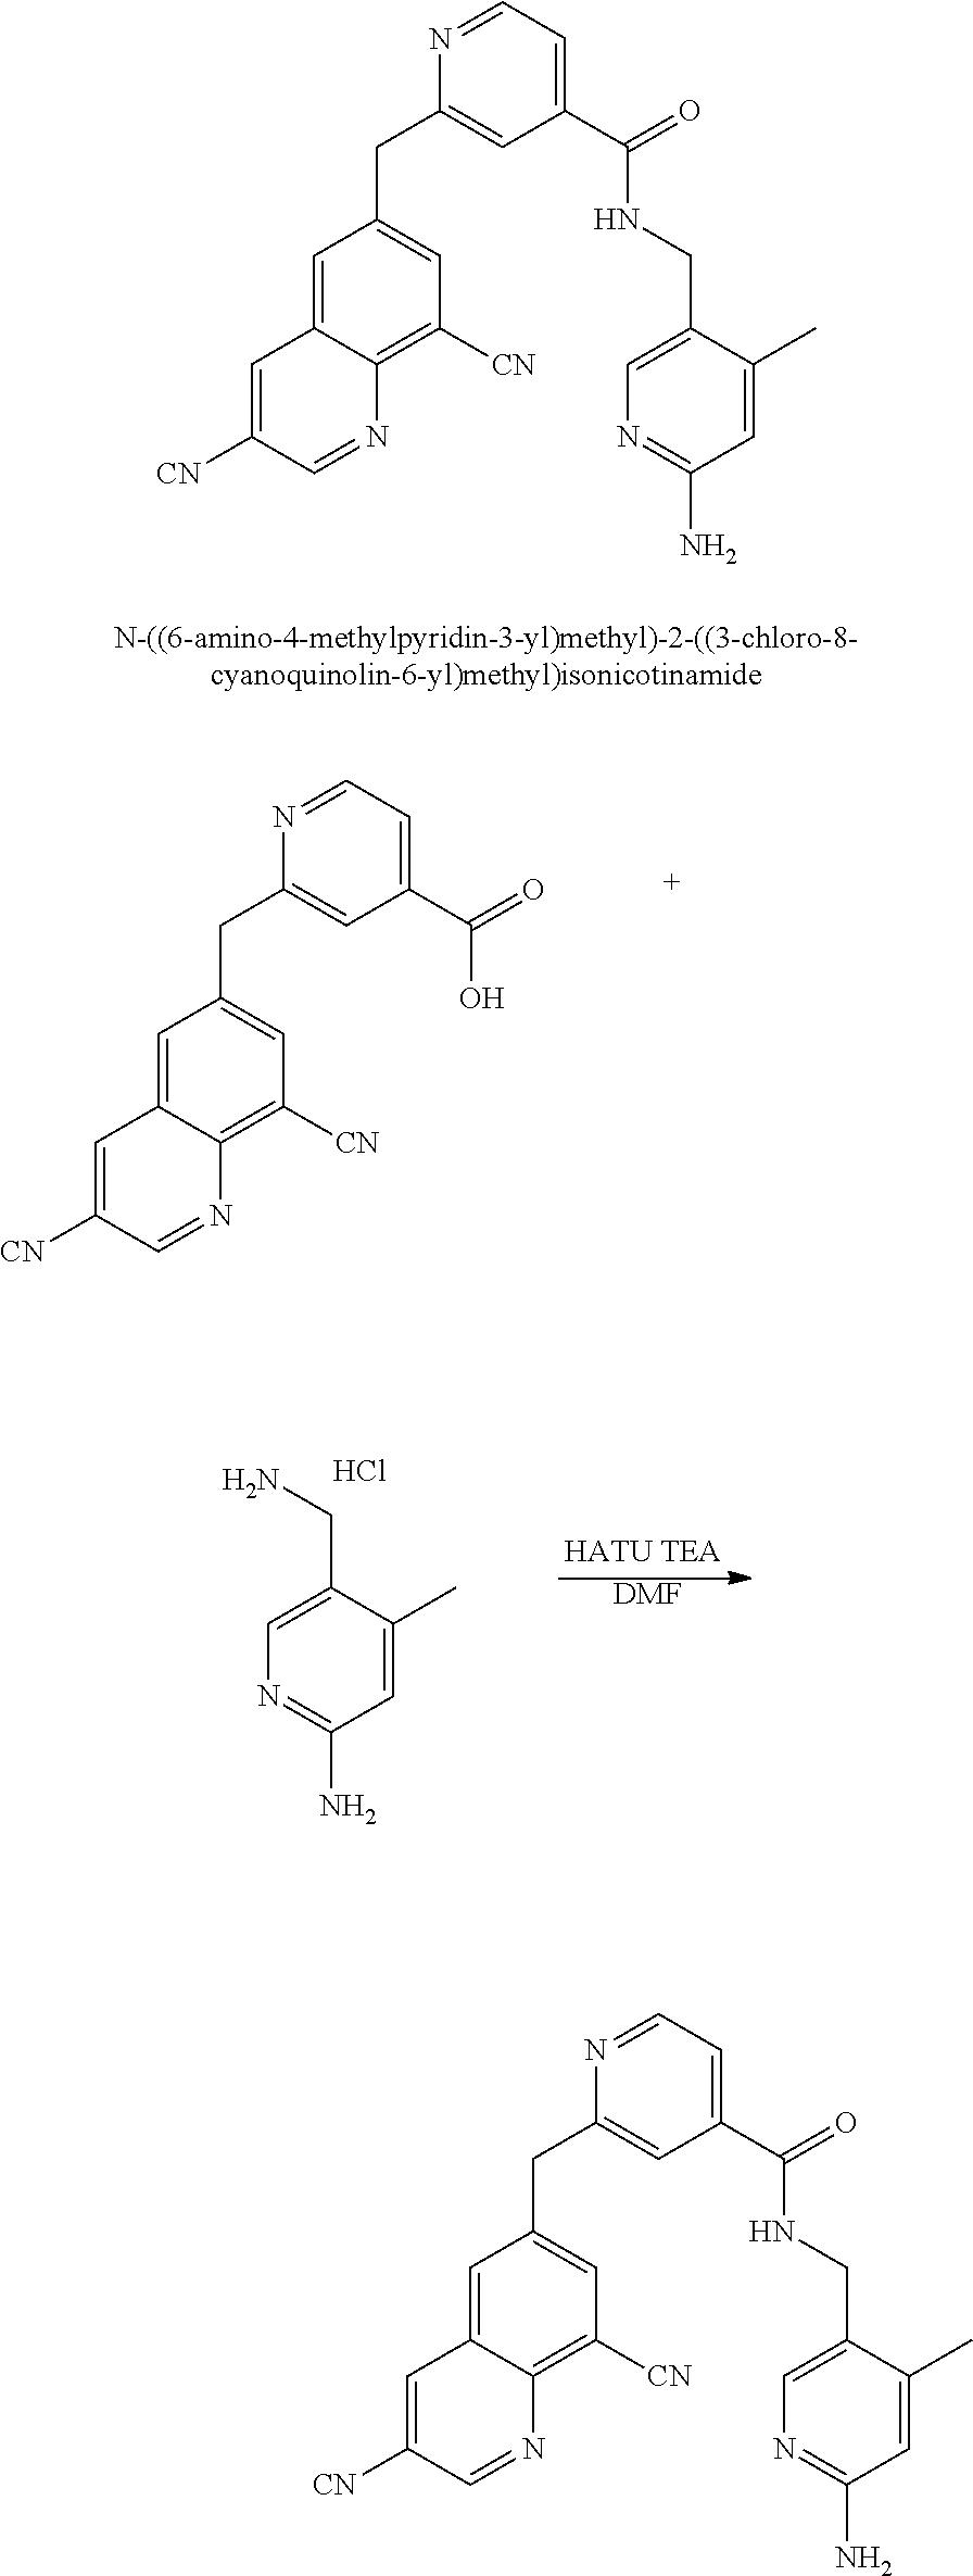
N1=CC=C(C(=O)O)C=C1CC1=CC([CN])=C2C(=C1)C=C([CN])C=N2.[DMF].C1=C(CN)C(C)=CC(N)=N1.Cl.N1=CC=C(C(=O)NCC2=CN=C(N)C=C2C)C=C1CC1=CC([CN])=C2C(=C1)C=C([CN])C=N2.N1=CC=C(C(=O)NCC2=CN=C(N)C=C2C)C=C1CC1=CC([CN])=C2C(=C1)C=C([CN])C=N2
